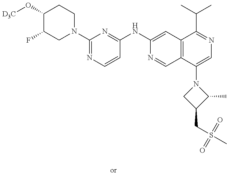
C1(O[D3C])C(F)CN(C2=NC=CC(NC3=CC4=C(C=N3)C(N3CC(CS(C)(=O)=O)C3C)=CN=C4C(C)C)=N2)CC1
